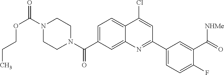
N1(C(OCCC)=O)CCN(C(=O)C2=CC=C3C(=C2)N=C(C2=CC=C(F)C(C(=O)[NHMe])=C2)C=C3Cl)CC1
